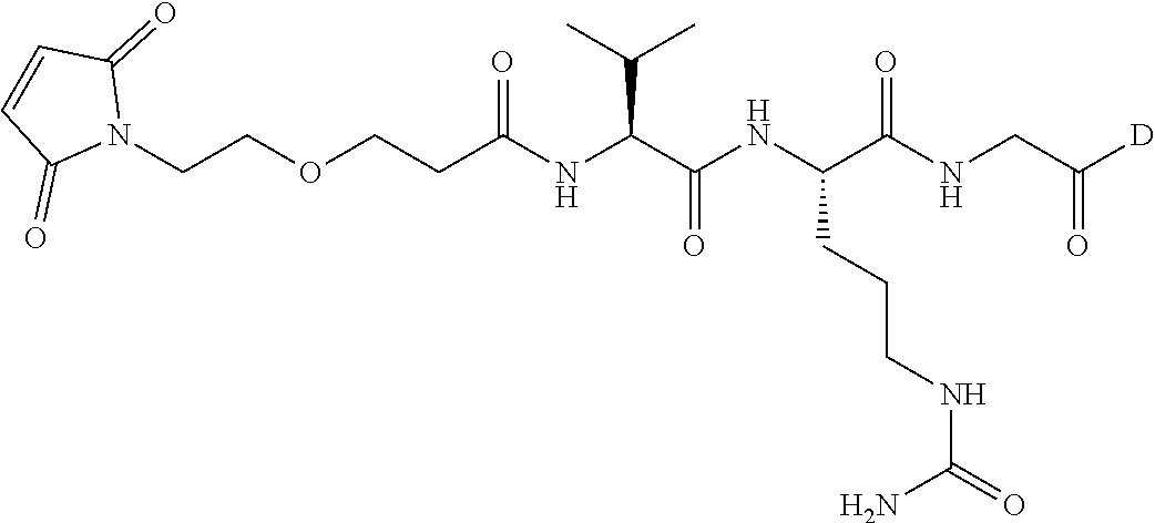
N1(CCOCCC(NC(C(NC(C(NCC([D])=O)=O)CCCNC(=O)N)=O)C(C)C)=O)C(=O)C=CC1=O
